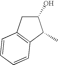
C1(O)CC2=C(C1C)C=CC=C2
